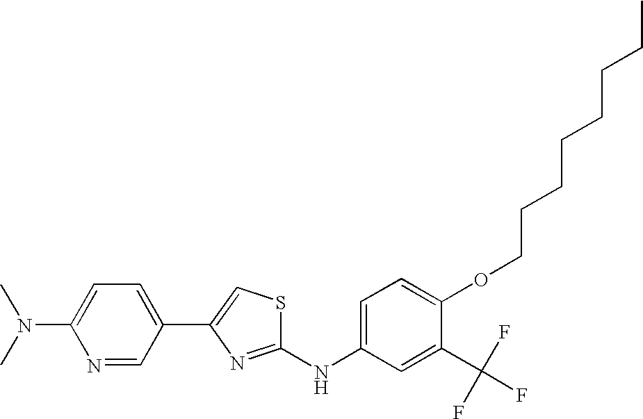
C1(NC2=CC=C(OCCCCCCCC)C(C(F)(F)F)=C2)=NC(C2=CC=C(N(C)C)N=C2)=CS1
